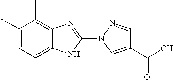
C1(F)=CC=C2C(=C1C)N=C(N1C=C(C(O)=O)C=N1)N2
